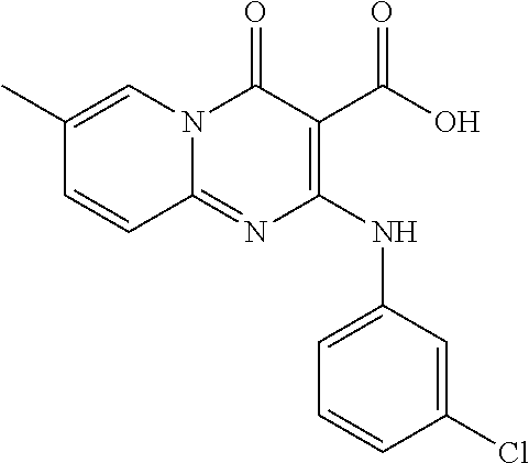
N(C1=C(C(O)=O)C(=O)N2C(=N1)C=CC(C)=C2)C1=CC=CC(Cl)=C1
